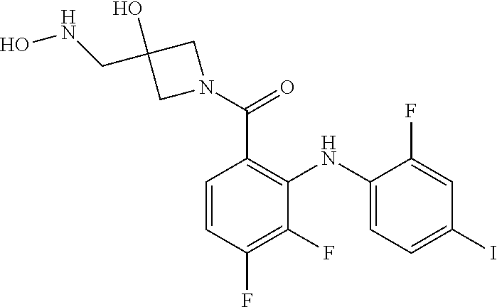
C1=C(F)C(NC2=C(C(=O)N3CC(CNO)(O)C3)C=CC(F)=C2F)=CC=C1I
